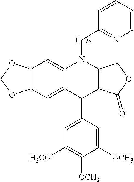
C12=C(C=C3C(=C1)N(CC1=NC=CC=C1)C1=C(C3C3=CC([H3CO])=C([OCH3])C([OCH3])=C3)C(=O)OC1)OCO2
